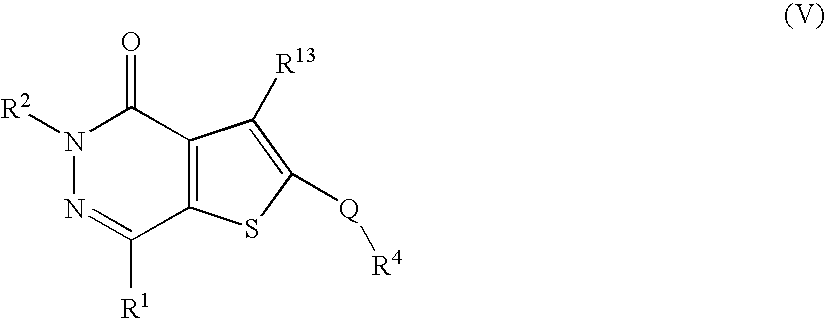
N1([R2])N=C([R1])C2=C(C1=O)C([R13])=C([Q][R4])S2
